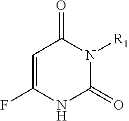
C1=C(F)NC(=O)N([R1])C1=O
